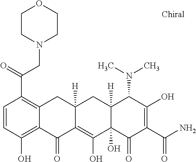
C1CN(CC(=O)C2=C3C(=C(O)C=C2)C(=O)C2=C(O)C4(O)C([H])(CC2([H])C3)C(N(C)C)C(O)=C(C(N)=O)C4=O)CCO1
